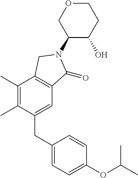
C1(C)=C(C)C(CC2=CC=C(OC(C)C)C=C2)=CC2=C1CN(C1C(O)CCOC1)C2=O
